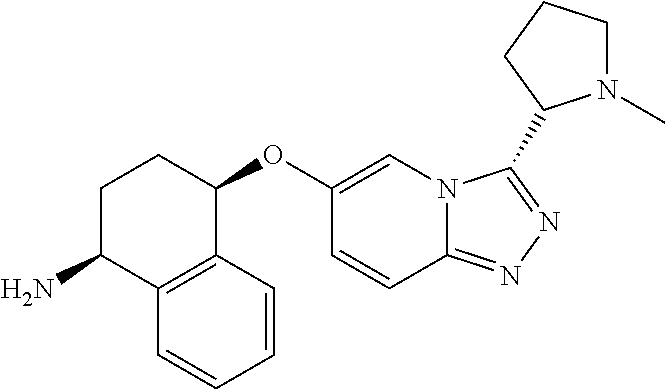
C1(OC2CCC(N)C3=C2C=CC=C3)=CN2C(=NN=C2C2N(C)CCC2)C=C1
